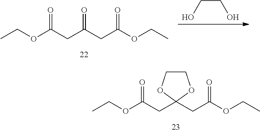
CCOC(CC1(CC(OCC)=O)OCCO1)=O.OCCO.CCOC(CC(CC(OCC)=O)=O)=O
